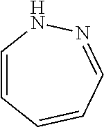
C1=CC=CC=NN1
